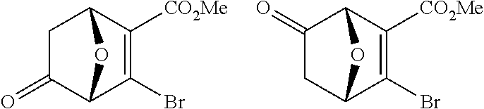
C1(=O)C2C(Br)=C([CO2Me])C(C1)O2.C1C2C(Br)=C([CO2Me])C(C1=O)O2
